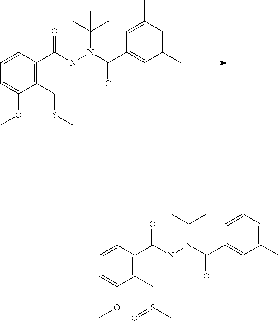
C1(CSC)=C(C(NN(C(C2=CC(C)=CC(C)=C2)=O)C(C)(C)C)=O)C=CC=C1OC.C1(CS(C)=O)=C(C(NN(C(C2=CC(C)=CC(C)=C2)=O)C(C)(C)C)=O)C=CC=C1OC
